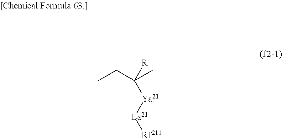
CCC(C)([R])[Ya21][La21][Rf211]
